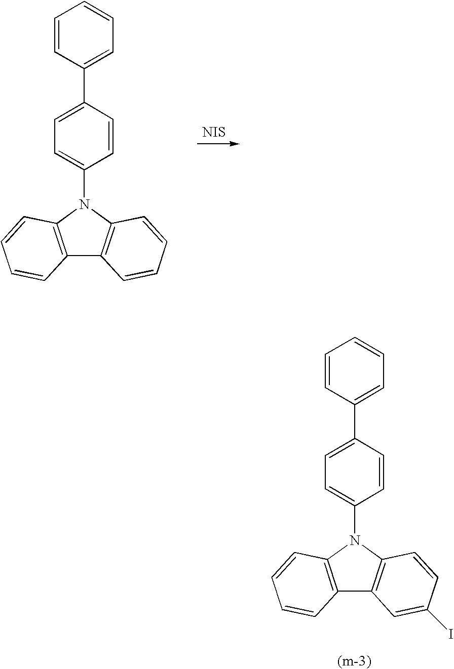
C12=C(N(C3=CC=C(C4=CC=CC=C4)C=C3)C3=C1C=C(I)C=C3)C=CC=C2.C1=CC(C2=CC=C(N3C4=C(C5=C3C=CC=C5)C=CC=C4)C=C2)=CC=C1.[NIS]
